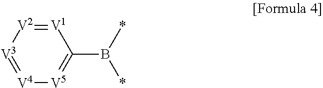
[V1]1=[V2][V3]=[V4][V5]=C1B(*)*
